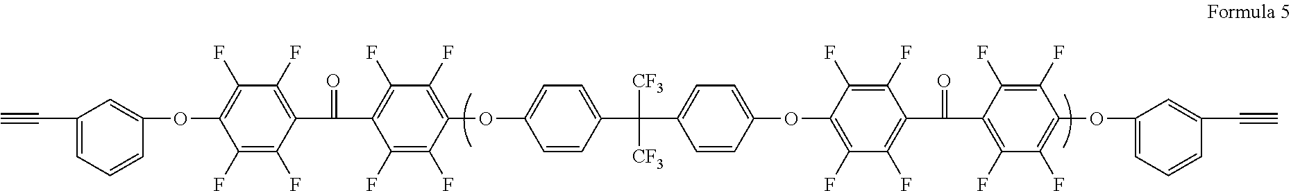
C#CC1=CC=CC(OC2=C(F)C(F)=C(C(C3=C(F)C(F)=C(OC4=CC=C(C(C5=CC=C(OC6=C(F)C(F)=C(C(C7=C(F)C(F)=C(OC8=CC=CC(C#C)=C8)C(F)=C7F)=O)C(F)=C6F)C=C5)([CF3])[CF3])C=C4)C(F)=C3F)=O)C(F)=C2F)=C1
